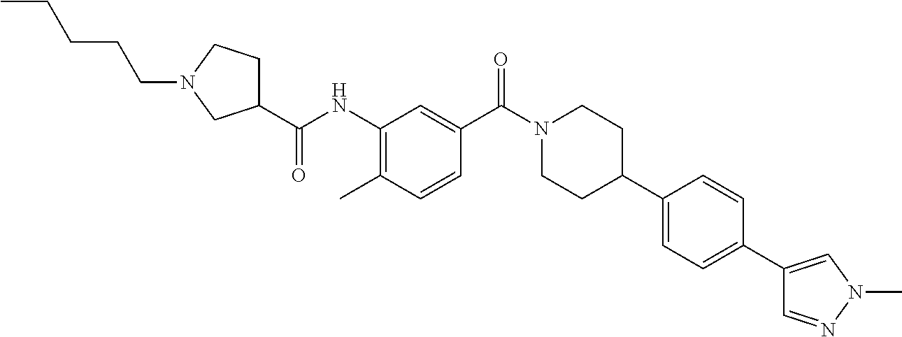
C(N1CC(C(NC2=C(C)C=CC(C(=O)N3CCC(C4=CC=C(C5=CN(C)N=C5)C=C4)CC3)=C2)=O)CC1)CCCC
